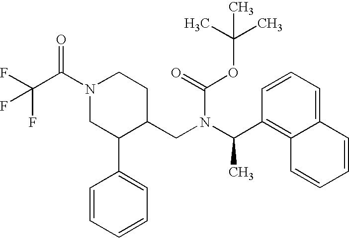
C(F)(C(N1CC(C2=CC=CC=C2)C(CN(C(C2=C3C(=CC=C2)C=CC=C3)C)C(=O)OC(C)(C)C)CC1)=O)(F)F
